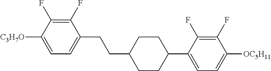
C1(F)=C(F)C([C3H7O])=CC=C1CCC1CCC(C2=CC=C([OC5H11])C(F)=C2F)CC1
